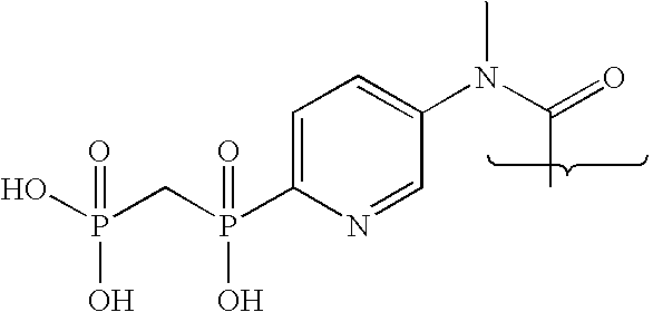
C1=C(P(CP(O)(O)=O)(O)=O)N=CC(N(C(=O)C)C)=C1
